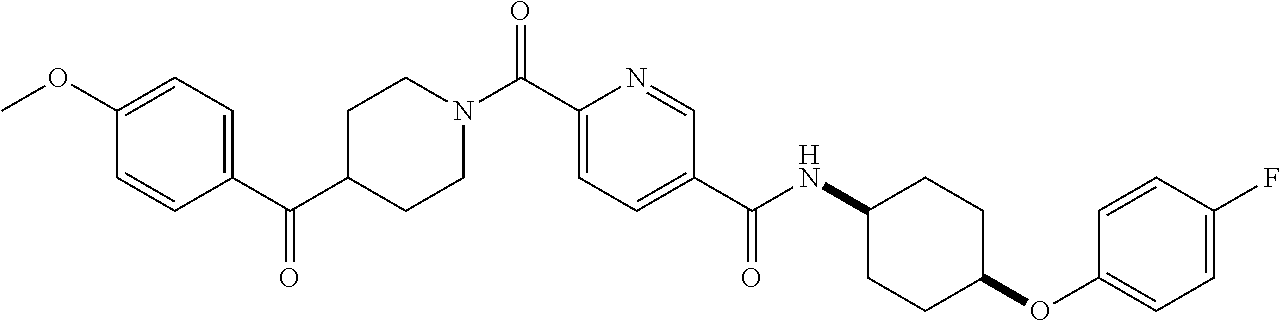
C1C(C(C2=CC=C(OC)C=C2)=O)CCN(C(C2=CC=C(C(NC3CCC(OC4=CC=C(F)C=C4)CC3)=O)C=N2)=O)C1
